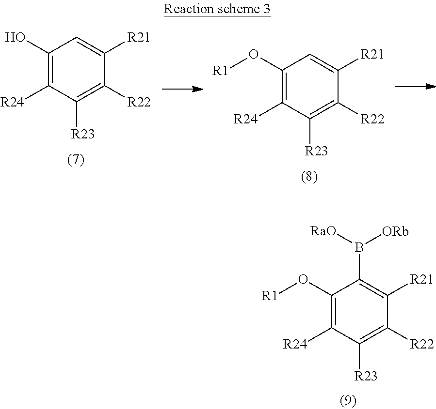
C1(O[R1])=C([R24])C([R23])=C([R22])C([R21])=C1B([ORb])[RaO].C1(O[R1])=C([R24])C([R23])=C([R22])C([R21])=C1.C1(O)=C([R24])C([R23])=C([R22])C([R21])=C1
